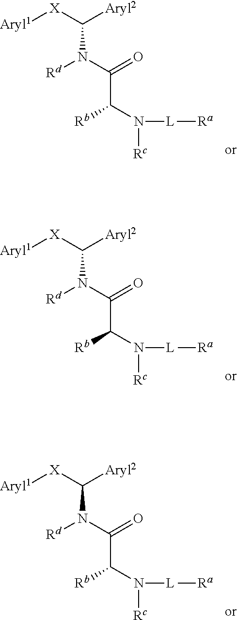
[Aryl1][X]C([Aryl2])N(C(=O)C(N([L][Ra])[Rc])[Rb])[Rd].[Aryl1][X]C([Aryl2])N(C(=O)C(N([L][Ra])[Rc])[Rb])[Rd].[Aryl1][X]C([Aryl2])N(C(=O)C(N([L][Ra])[Rc])[Rb])[Rd]
